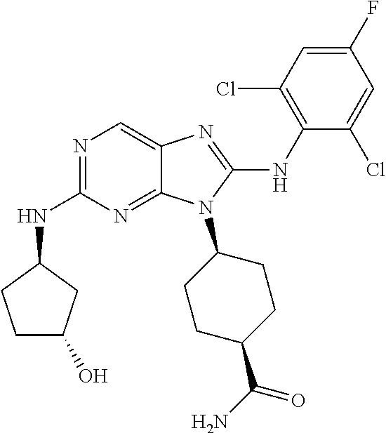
N1=C(NC2CCC(O)C2)N=C2C(=C1)N=C(NC1=C(Cl)C=C(F)C=C1Cl)N2C1CCC(C(N)=O)CC1
